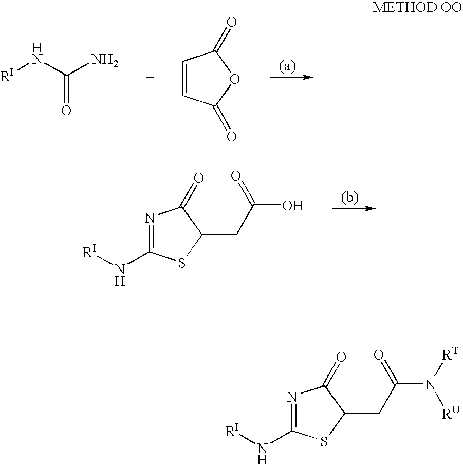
C(=O)(N[RI])N.C1=CC(=O)OC1=O.N1=C(N[RI])SC(CC(O)=O)C1=O.N1=C(N[RI])SC(CC(N([RT])[RU])=O)C1=O
